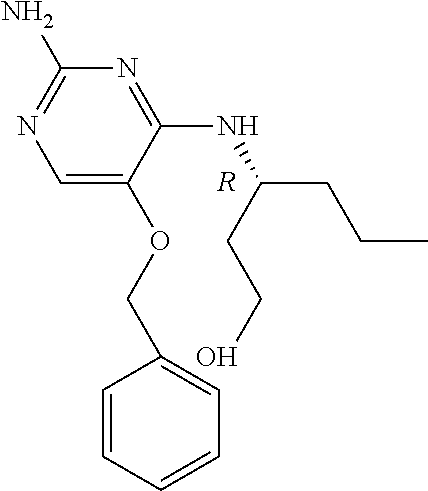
C1=C(OCC2=CC=CC=C2)C(NC(CCC)CCO)=NC(N)=N1.[R]
